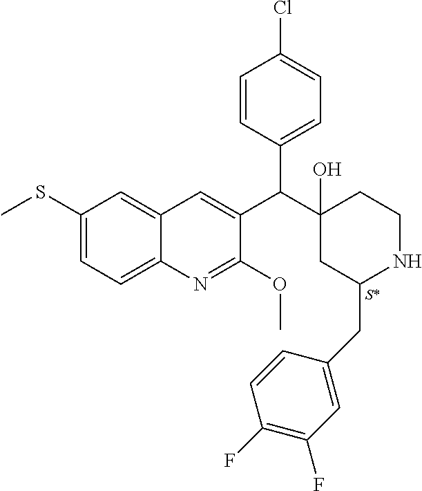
C1(SC)=CC=C2C(=C1)C=C(C(C1(O)CC(CC3=CC(F)=C(F)C=C3)NCC1)C1=CC=C(Cl)C=C1)C(OC)=N2.[S*]
